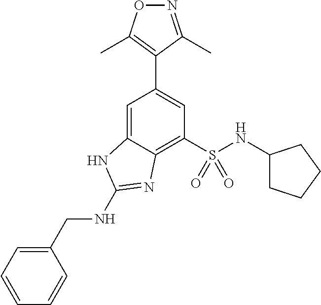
O1N=C(C)C(C2=CC(S(NC3CCCC3)(=O)=O)=C3C(=C2)NC(NCC2=CC=CC=C2)=N3)=C1C
